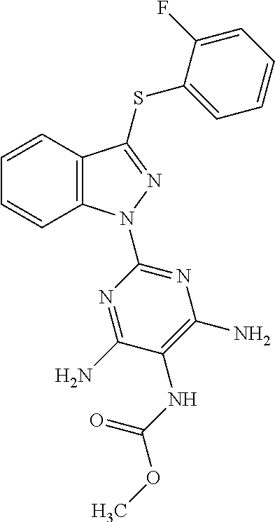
C1=CC2=C(C=C1)N(C1=NC(N)=C(NC(OC)=O)C(N)=N1)N=C2SC1=CC=CC=C1F
